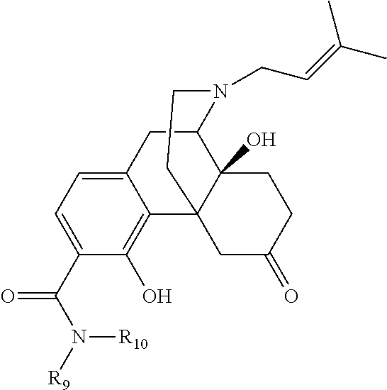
C1(C(N([R9])[R10])=O)=CC=C2C(=C1O)C13C(O)(C(C2)N(CC=C(C)C)CC1)CCC(=O)C3
